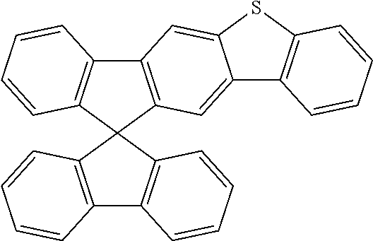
C12=C(C=CC=C1)C1(C3=C2C=CC=C3)C2=C(C3=C1C=CC=C3)C=C1C(=C2)C2=C(S1)C=CC=C2
